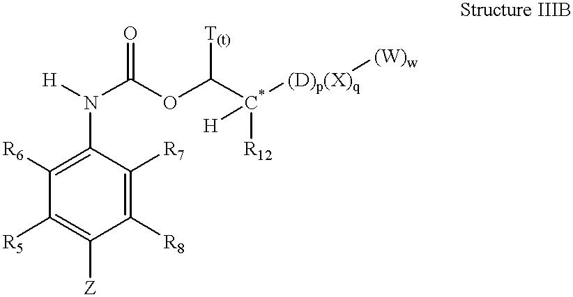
C1([R6])=C(N(C(OC([C*]([(D)p(X)q][(W)w])([R12])[H])[T(t)])=O)[H])C([R7])=C([R8])C([Z])=C1[R5]
